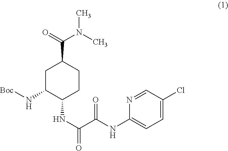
C1=C(Cl)C=NC(NC(C(NC2CCC(C(N(C)C)=O)CC2N[Boc])=O)=O)=C1
